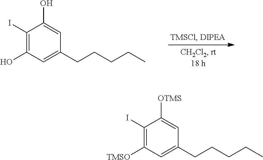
C1(I)=C(O)C=C(CCCCC)C=C1O.C1(I)=C([TMSO])C=C(CCCCC)C=C1[OTMS]
